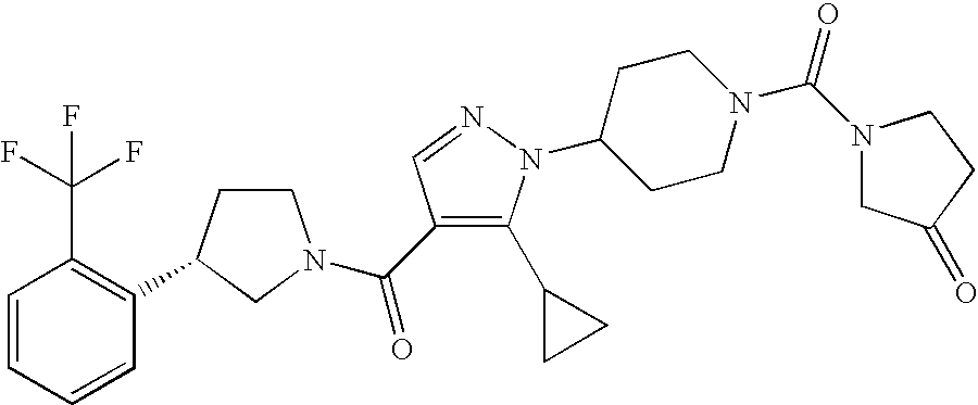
C1CC(C2=C(C(F)(F)F)C=CC=C2)CN1C(=O)C1=C(C2CC2)N(C2CCN(C(=O)N3CC(=O)CC3)CC2)N=C1
